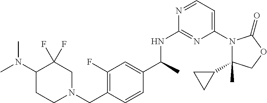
C1(C2CC2)(C)N(C2=CC=NC(NC(C3=CC(F)=C(CN4CC(F)(F)C(N(C)C)CC4)C=C3)C)=N2)C(=O)OC1
